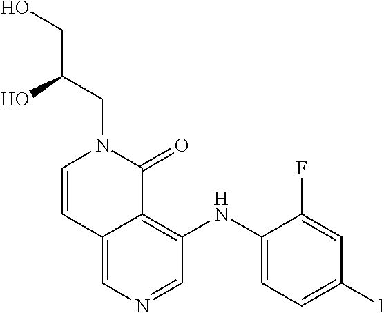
C1=CC2=CN=CC(NC3=CC=C([l])C=C3F)=C2C(=O)N1CC(CO)O
